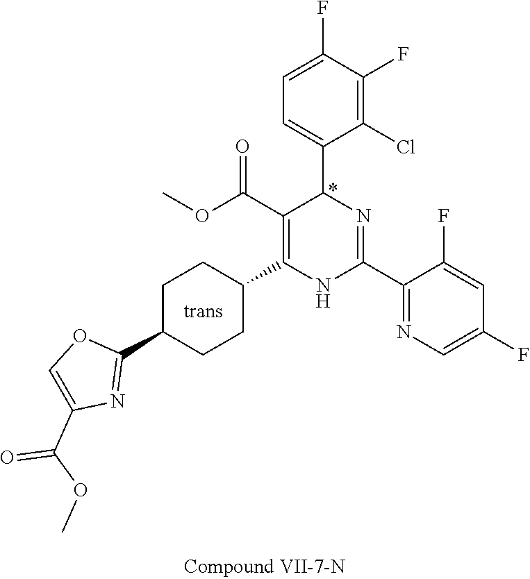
C1(F)=C(Cl)C(C2N=C(C3=NC=C(F)C=C3F)NC(C3CCC(C4=NC(C(OC)=O)=CO4)CC3)=C2C(OC)=O)=CC=C1F
